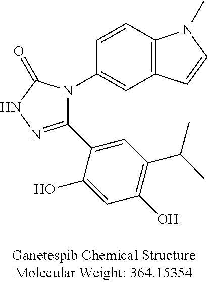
C12=C(C=CC(N3C(C4=CC(C(C)C)=C(O)C=C4O)=NNC3=O)=C1)N(C)C=C2
